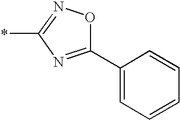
C1(C2=CC=CC=C2)=NC(*)=NO1
